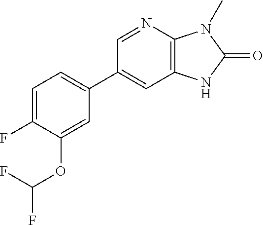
C12=C(N=CC(C3=CC=C(F)C(OC(F)F)=C3)=C1)N(C)C(=O)N2
